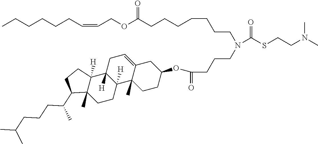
CCCCCCC=CCOC(CCCCCCCN(CCCC(=O)OC1CC2=CCC3([H])C([H])(C2(C)CC1)CCC1(C)C3([H])CCC1C(C)CCCC(C)C)C(SCCN(C)C)=O)=O
